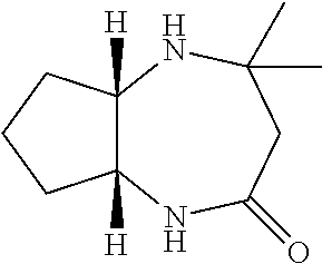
C12([H])C([H])(NC(C)(C)CC(=O)N1)CCC2
